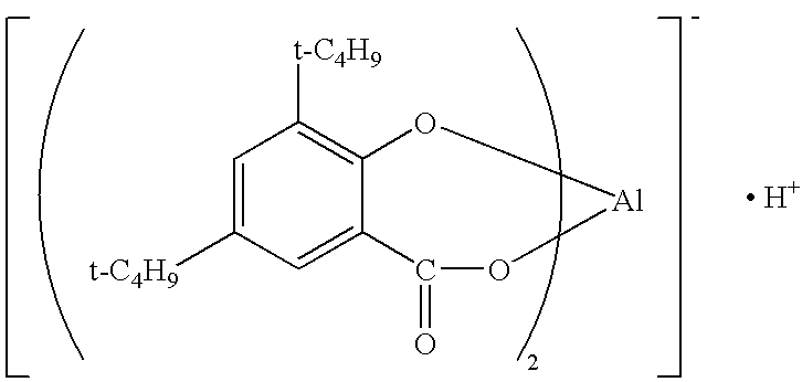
C1=C([t-C4H9])C=C2C(=C1[t-C4H9])O[Al]OC2=O.[ H+]
